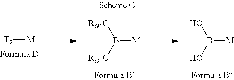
B([M])([RG1O])[RG1O].B([M])(O)O.[T2][M]
